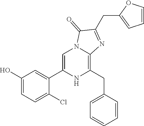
C1(O)=CC=C(Cl)C(C2=CN3C(=C(CC4=CC=CC=C4)N2)N=C(CC2=CC=CO2)C3=O)=C1
